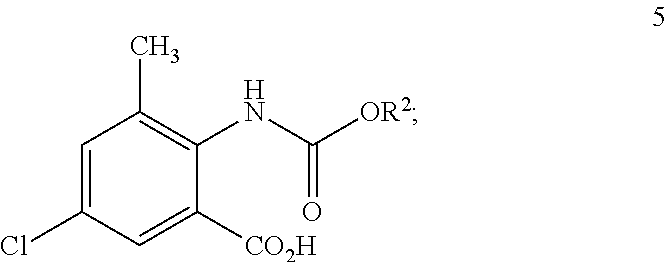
C1=C(Cl)C=C([CO2H])C(NC([OR2])=O)=C1C
